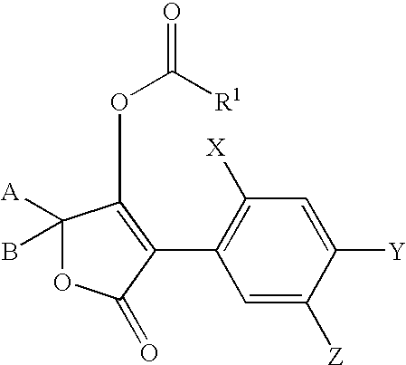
C1([X])=C(C2=C(OC([R1])=O)C([A])(B)OC2=O)C=C([Z])C([Y])=C1
